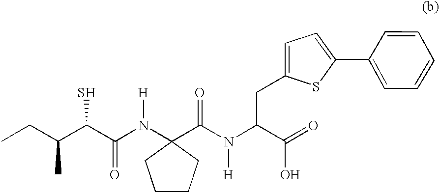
C1CCC(N(C(C(C(C)CC)S)=O)[H])(C(N(C(C(=O)O)CC2=CC=C(C3=CC=CC=C3)S2)[H])=O)C1
